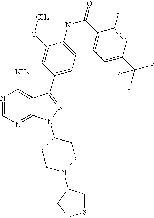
N1=CN=C2C(=C1N)C(C1=CC=C(NC(C3=CC=C(C(F)(F)F)C=C3F)=O)C(OC)=C1)=NN2C1CCN(C2CSCC2)CC1
